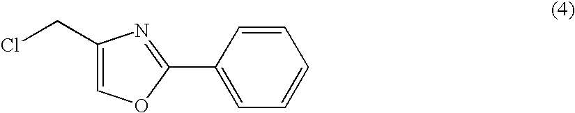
C1(CCl)=COC(C2=CC=CC=C2)=N1
